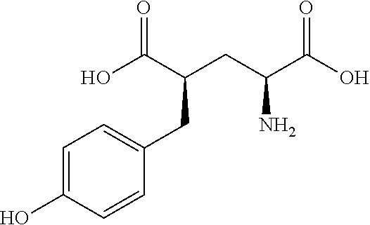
C(C(O)=O)(N)CC(CC1=CC=C(O)C=C1)C(O)=O
